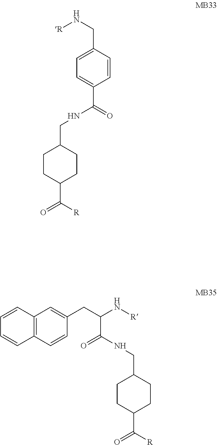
C(NC(=O)C1=CC=C(CN[R])C=C1)C1CCC(C([R])=O)CC1.C12=C(C=CC(CC(N[R])C(NCC3CCC(C([R])=O)CC3)=O)=C1)C=CC=C2
